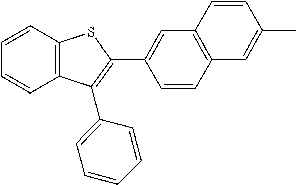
C1=CC2=C(C=C1C1=C(C3=CC=CC=C3)C3=C(S1)C=CC=C3)C=CC(C)=C2
